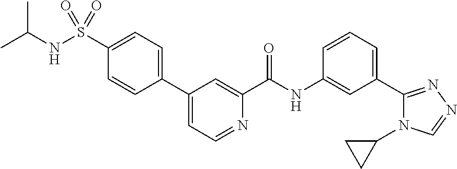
C1=C(S(NC(C)C)(=O)=O)C=CC(C2=CC=NC(C(NC3=CC(C4=NN=CN4C4CC4)=CC=C3)=O)=C2)=C1
